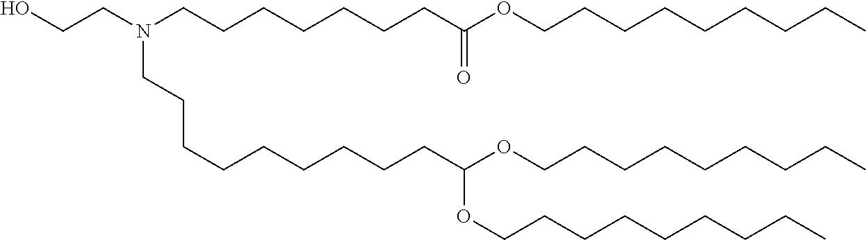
C(CCC)CCCCCOC(OCCCCCCCCC)CCCCCCCCCN(CCCCCCCC(=O)OCCCCCCCCC)CCO
